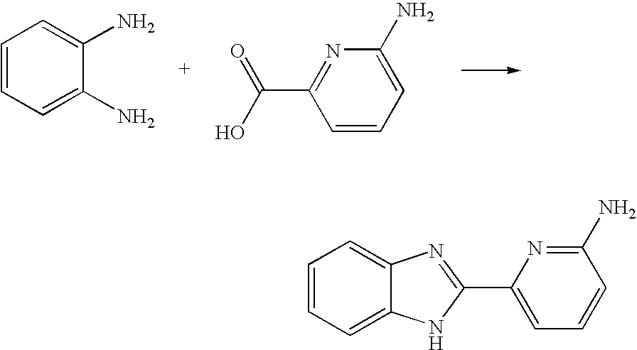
C1=CC=C(N)C(N)=C1.C1=CC=C(N)N=C1C(O)=O.C1=CC=C2C(=C1)N=C(C1=CC=CC(N)=N1)N2
